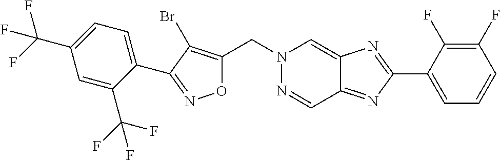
C(N1N=CC2=NC(C3=CC=CC(F)=C3F)=NC2=C1)C1=C(Br)C(C2=CC=C(C(F)(F)F)C=C2C(F)(F)F)=NO1
